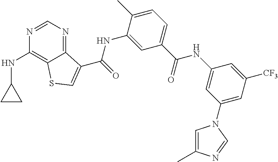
C1=NC(NC2CC2)=C2C(=N1)C(C(NC1=CC(C(NC3=CC(N4C=C(C)N=C4)=CC([CF3])=C3)=O)=CC=C1C)=O)=CS2
